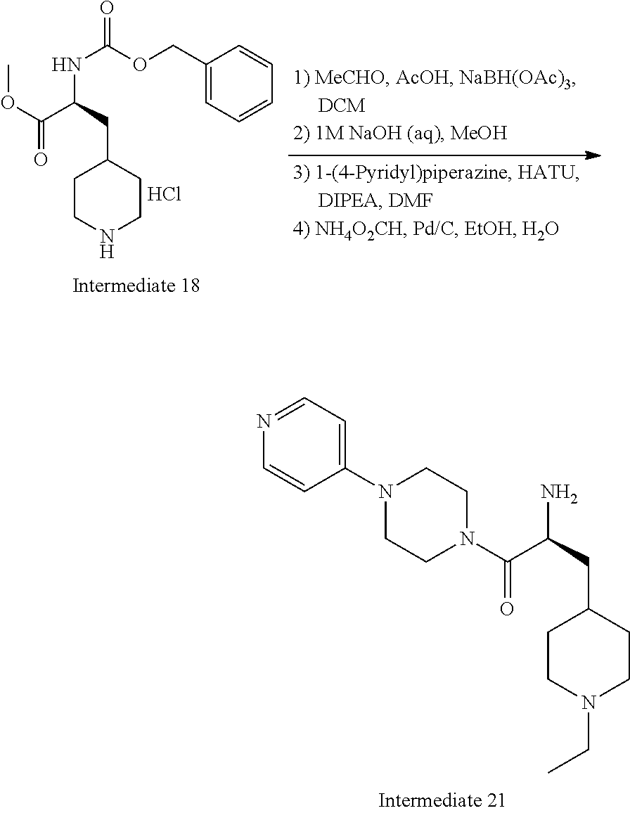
N1=CC=C(N2CCN(C(C(CC3CCN(CC)CC3)N)=O)CC2)C=C1.COC(C(CC1CCNCC1)NC(OCC1=CC=CC=C1)=O)=O.Cl
